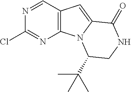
C1=NC(Cl)=NC2=C1C=C1N2C(C(C)(C)C)CNC1=O
